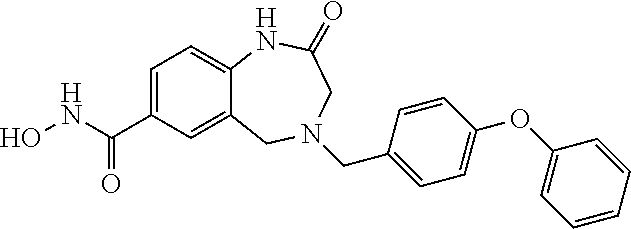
C12=CC(C(NO)=O)=CC=C1NC(=O)CN(CC1=CC=C(OC3=CC=CC=C3)C=C1)C2
